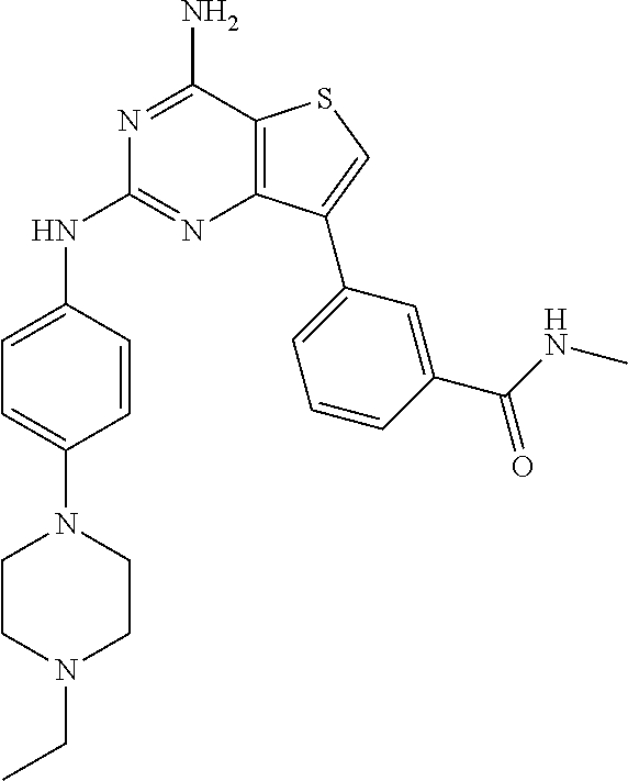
N1=C(N)C2=C(N=C1NC1=CC=C(N3CCN(CC)CC3)C=C1)C(C1=CC=CC(C(NC)=O)=C1)=CS2
